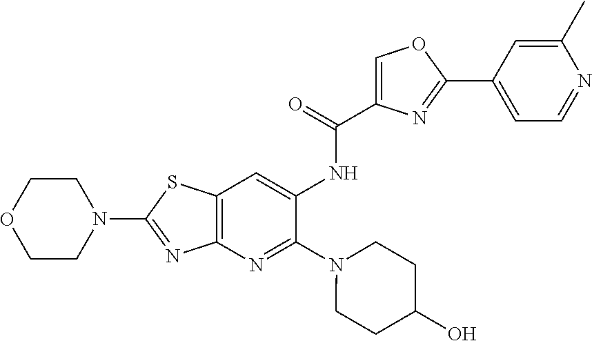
N1(C2=NC3=C(S2)C=C(NC(=O)C2=COC(C4=CC=NC(C)=C4)=N2)C(N2CCC(O)CC2)=N3)CCOCC1
